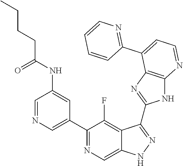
C1=NC=C(C2=NC=C3C(=C2F)C(C2=NC4=C(N2)N=CC=C4C2=NC=CC=C2)=NN3)C=C1NC(CCCC)=O
